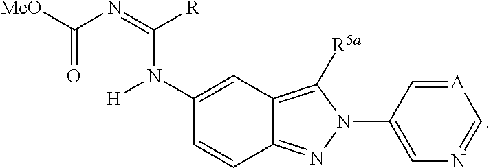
C1=[A]C=NC=C1N1C([R5a])=C2C(=N1)C=CC(N([H])C(=NC([MeO])=O)[R])=C2
